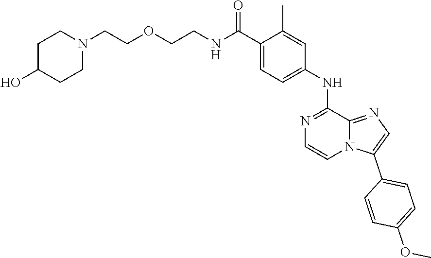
C12=NC=C(C3=CC=C(OC)C=C3)N1C=CN=C2NC1=CC=C(C(NCCOCCN2CCC(O)CC2)=O)C(C)=C1
